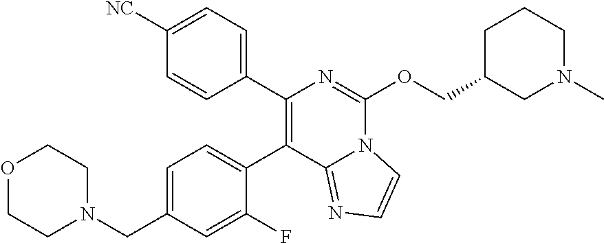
C1(CN2CCOCC2)=CC=C(C2=C(C3=CC=C([NC])C=C3)N=C(OCC3CN(C)CCC3)N3C2=NC=C3)C(F)=C1
